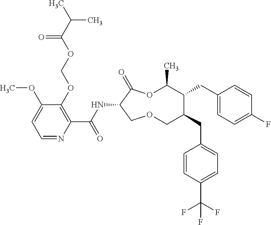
C1(OCOC(C(C)C)=O)=C(C(NC2C(=O)OC(C)C(CC3=CC=C(F)C=C3)C(CC3=CC=C(C(F)(F)F)C=C3)COC2)=O)N=CC=C1OC
